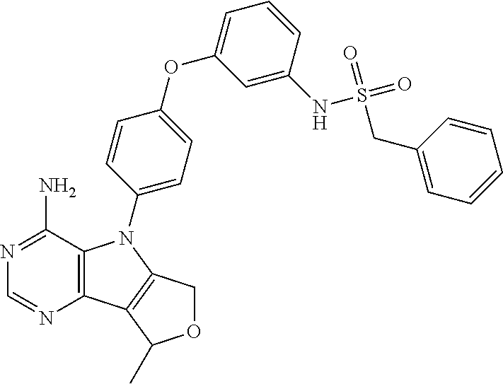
C12=C(C(N)=NC=N1)N(C1=CC=C(OC3=CC=CC(NS(CC4=CC=CC=C4)(=O)=O)=C3)C=C1)C1=C2C(C)OC1
